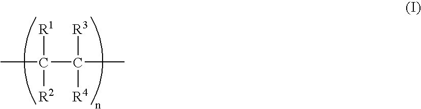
CC([R1])([R2])C([R3])([R4])C
